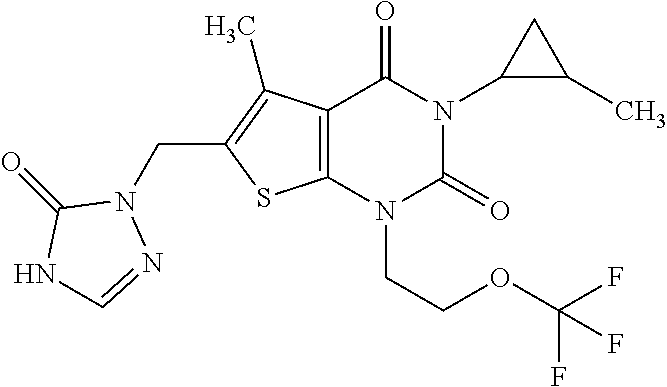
C12=C(N(CCOC(F)(F)F)C(=O)N(C3C(C)C3)C1=O)SC(CN1C(=O)NC=N1)=C2C
